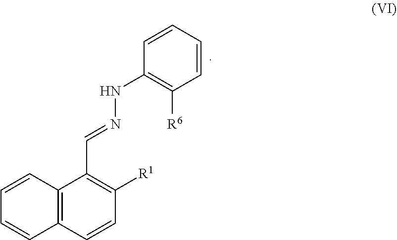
C12=C(C(C=NNC3=C([R6])C=CC=C3)=C([R1])C=C1)C=CC=C2
